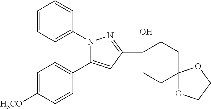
C1=C([H3CO])C=CC(C2=CC(C3(O)CCC4(CC3)OCCO4)=NN2C2=CC=CC=C2)=C1
